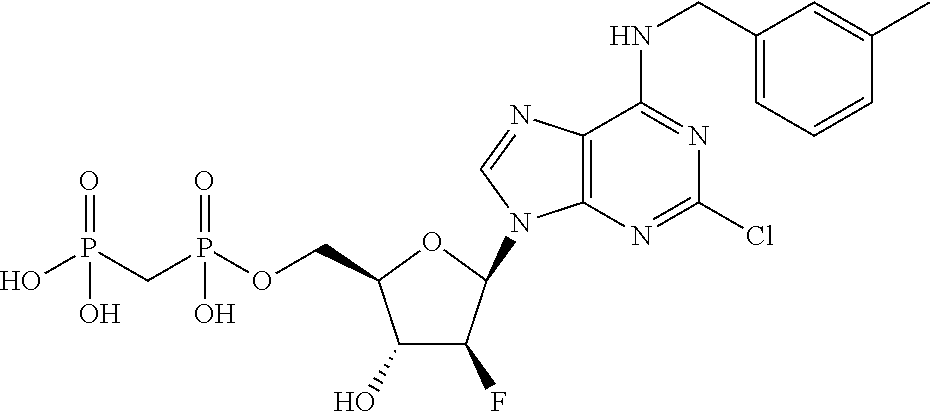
C1(O)C(F)C(N2C3=C(N=C2)C(NCC2=CC=CC(C)=C2)=NC(Cl)=N3)OC1COP(CP(O)(=O)O)(=O)O
